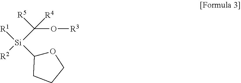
[R2][Si](C(O[R3])([R4])[R5])([R1])C1OCCC1
